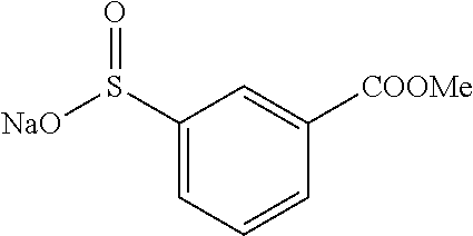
C1(S([NaO])=O)=CC=CC([COOMe])=C1
